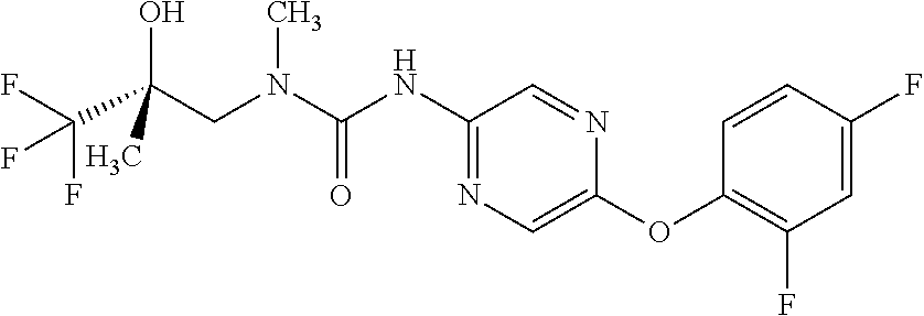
C(C(F)(F)F)(O)(CN(C)C(=O)NC1=NC=C(OC2=C(F)C=C(F)C=C2)N=C1)C
